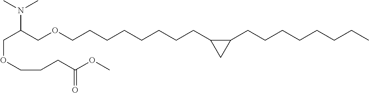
C(C(COCCCCCCCCC1C(CCCCCCCC)C1)N(C)C)OCCCC(OC)=O
